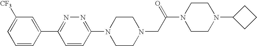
C1=CC(C2=NN=C(N3CCN(CC(N4CCN(C5CCC5)CC4)=O)CC3)C=C2)=CC([CF3])=C1
